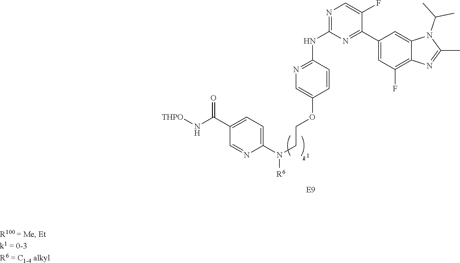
C1(C)=NC2=C(F)C=C(C3=NC(NC4=NC=C(OCCN([R6])C5=CC=C(C(N[THPO])=O)C=N5)C=C4)=NC=C3F)C=C2N1C(C)C
